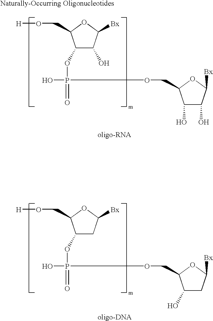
C1(OP(O)(=O)OCC2C(O)C(O)C([Bx])O2)C(O)C([Bx])OC1CO[H].C1(OP(O)(=O)OCC2C(O)CC([Bx])O2)CC([Bx])OC1CO[H]
